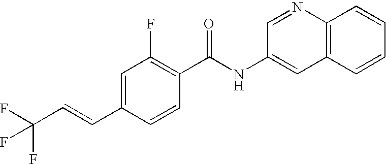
C1(C=CC(F)(F)F)=CC(F)=C(C(NC2=CC3=C(N=C2)C=CC=C3)=O)C=C1
